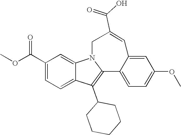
C1(C(OC)=O)=CC=C2C(=C1)N1C(=C2C2CCCCC2)C2=CC=C(OC)C=C2C=C(C(O)=O)C1
